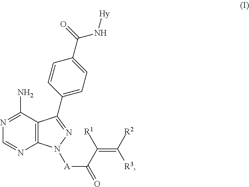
N1=C(N)C2=C(N=C1)N([A]C(=O)C(=C([R2])[R3])[R1])N=C2C1=CC=C(C(=O)N[Hy])C=C1
